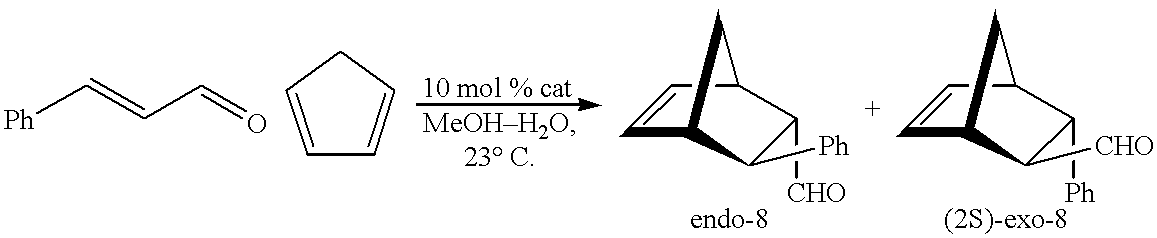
[Ph]C=CC=O.C1=CCC=C1.C1=CC2C([Ph])C([CHO])C1C2.C1=CC2C([CHO])C([Ph])C1C2
